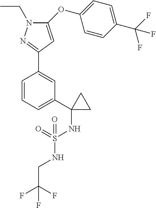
C1(OC2=CC=C(C(F)(F)F)C=C2)=CC(C2=CC(C3(NS(NCC(F)(F)F)(=O)=O)CC3)=CC=C2)=NN1CC
